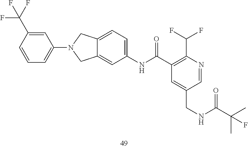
C1=C(CNC(=O)C(C)(C)F)C=NC(C(F)F)=C1C(NC1=CC=C2C(=C1)CN(C1=CC=CC(C(F)(F)F)=C1)C2)=O
